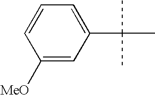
C1([MeO])=CC(C(C)(C)C)=CC=C1
